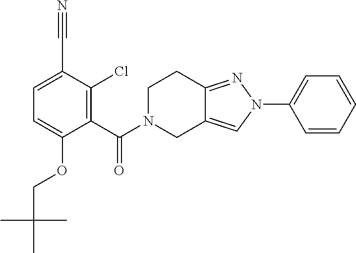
C1(N2N=C3C(=C2)CN(C(=O)C2=C(Cl)C(C#N)=CC=C2OCC(C)(C)C)CC3)=CC=CC=C1
